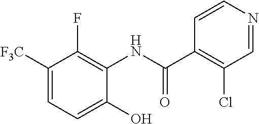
C1([F3C])=CC=C(O)C(NC(C2=C(Cl)C=NC=C2)=O)=C1F
